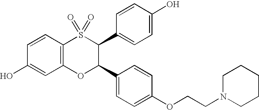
C1=CC2=C(C=C1O)OC(C1=CC=C(OCCN3CCCCC3)C=C1)C(C1=CC=C(O)C=C1)S2(=O)=O
